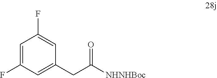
C1=C(CC(=O)[NHNHBoc])C=C(F)C=C1F
